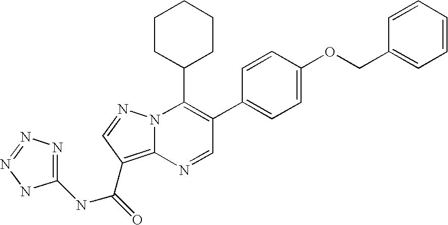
N1=CC(C2=CC=C(OCC3=CC=CC=C3)C=C2)=C(C2CCCCC2)N2C1=C(C(NC1=NN=NN1)=O)C=N2
